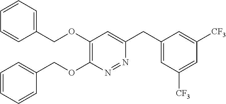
C1(COC2=C(OCC3=CC=CC=C3)N=NC(CC3=CC([CF3])=CC([CF3])=C3)=C2)=CC=CC=C1
